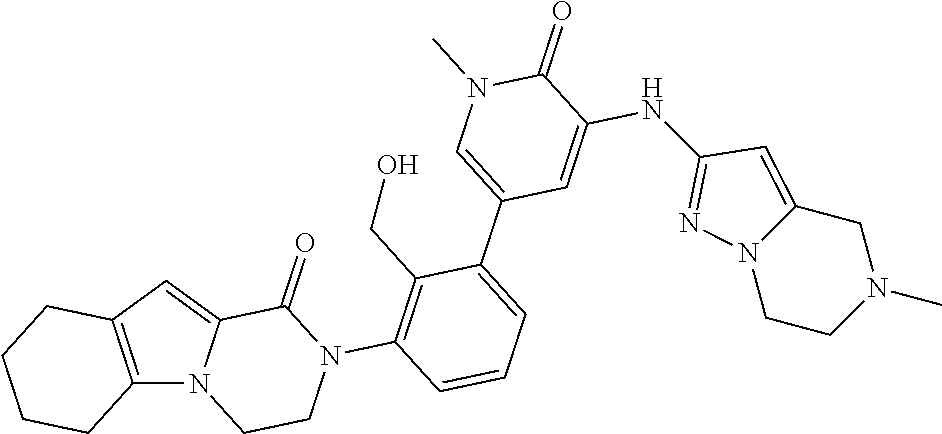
C12=C(C=C3N1CCN(C1=C(CO)C(C4=CN(C)C(=O)C(NC5=NN6CCN(C)CC6=C5)=C4)=CC=C1)C3=O)CCCC2
